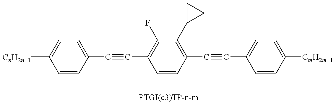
C1=CC(C#CC2=C(F)C(C3CC3)=C(C#CC3=CC=C([CmH2m+1])C=C3)C=C2)=CC=C1[CnH2n+1]
